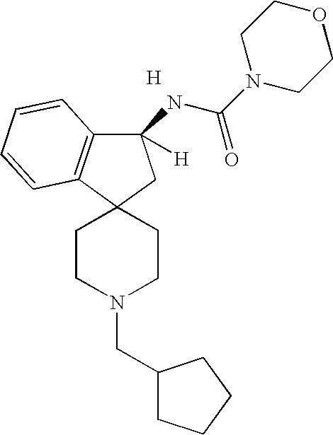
C1(NC(N2CCOCC2)=O)([H])C2=C(C3(C1)CCN(CC1CCCC1)CC3)C=CC=C2.[H]
